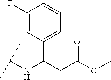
C1(C(CC(OC)=O)NC(C)C)=CC=CC(F)=C1
